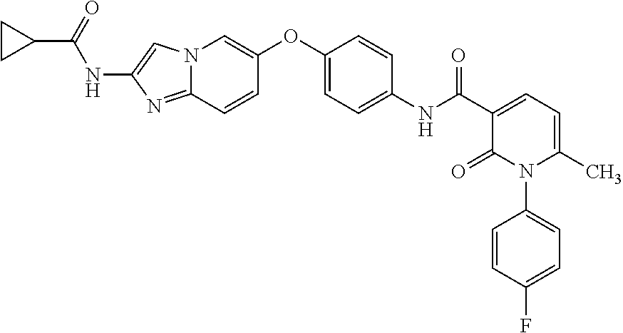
N12C(=NC(NC(C3CC3)=O)=C1)C=CC(OC1=CC=C(NC(C3=CC=C(C)N(C4=CC=C(F)C=C4)C3=O)=O)C=C1)=C2
